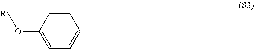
C1=CC(O[Rs])=CC=C1
